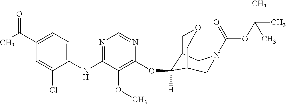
C1(NC2=NC=NC(OC3([H])C4COCC3CN(C(OC(C)(C)C)=O)C4)=C2OC)=CC=C(C(C)=O)C=C1Cl
